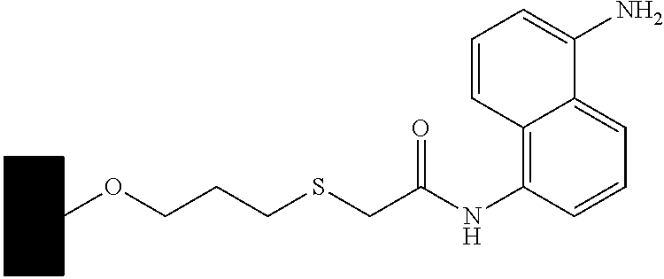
C1CCCC(OCCCSCC(NC2=C3C(=CC=C2)C(N)=CC=C3)=O)C1
